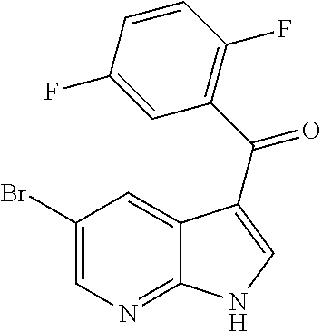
C1(Br)=CN=C2C(=C1)C(C(C1=C(F)C=CC(F)=C1)=O)=CN2
